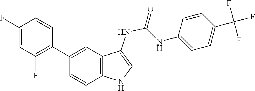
C1=C(F)C=CC(C2=CC3=C(NC=C3NC(NC3=CC=C(C(F)(F)F)C=C3)=O)C=C2)=C1F
